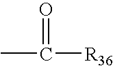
CC([R36])=O
